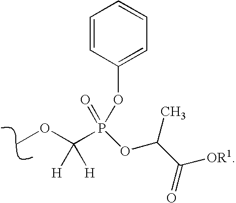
O(C)C(P(OC(C([OR1])=O)C)(=O)OC1=CC=CC=C1)([H])[H]
